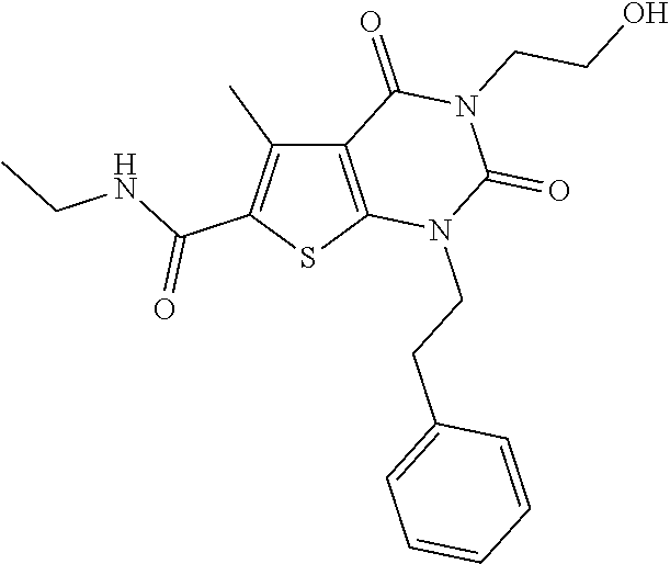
C12=C(SC(C(NCC)=O)=C1C)N(CCC1=CC=CC=C1)C(=O)N(CCO)C2=O
